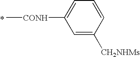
C[CONH]C1=CC=CC([CH2NHMs])=C1.*
